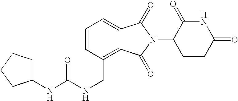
N(CC1=C2C(=CC=C1)C(=O)N(C1CCC(=O)NC1=O)C2=O)C(NC1CCCC1)=O
